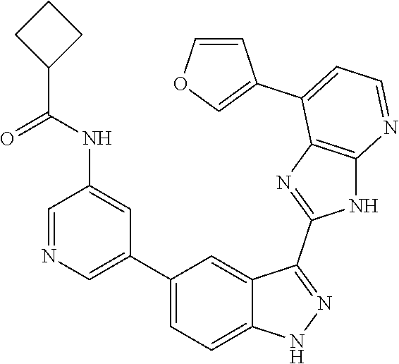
C1=NC=C(C2=CC=C3C(=C2)C(C2=NC4=C(N2)N=CC=C4C2=COC=C2)=NN3)C=C1NC(=O)C1CCC1
